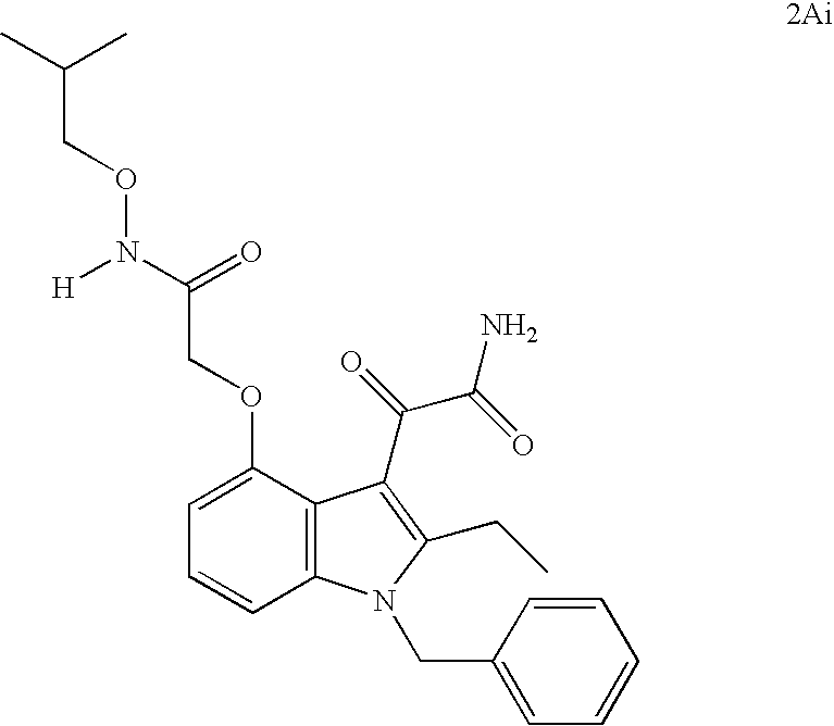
C12=C(C(OCC(N(OCC(C)C)[H])=O)=CC=C1)C(C(=O)C(=O)N)=C(CC)N2CC1=CC=CC=C1
